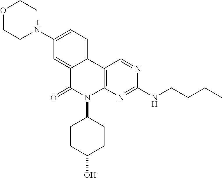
C1(N2CCOCC2)=CC=C2C(=C1)C(=O)N(C1CCC(O)CC1)C1=C2C=NC(NCCCC)=N1
